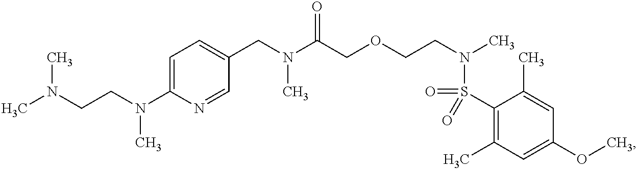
C1(CN(C(COCCN(C)S(=O)(C2=C(C)C=C(OC)C=C2C)=O)=O)C)=CC=C(N(CCN(C)C)C)N=C1
